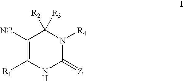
C1([NC])=C([R1])NC(=[Z])N([R4])C1([R3])[R2]
